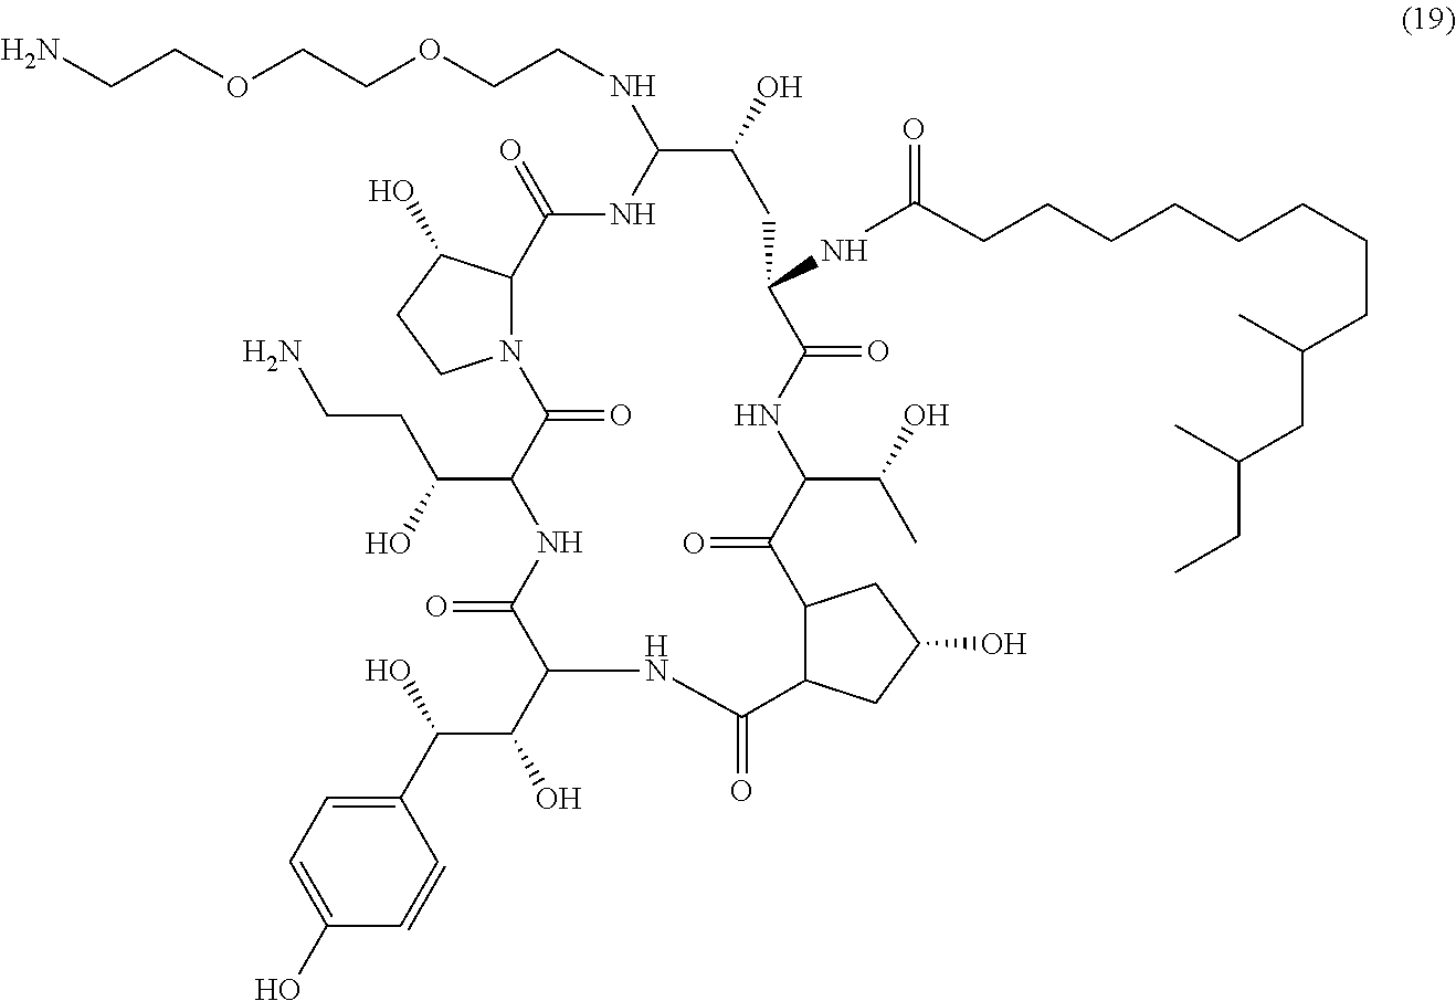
C(CCCCCCCC(CC(CC)C)C)C(=O)NC1C(=O)NC(C(C)O)C(=O)C2C(C(=O)NC(C(C(C3=CC=C(O)C=C3)O)O)C(=O)NC(C(O)CCN)C(=O)N3C(C(=O)NC(NCCOCCOCCN)C(O)C1)C(O)CC3)CC(O)C2
